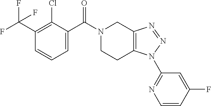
C1(C(F)(F)F)=C(Cl)C(C(N2CCC3=C(C2)N=NN3C2=NC=CC(F)=C2)=O)=CC=C1
